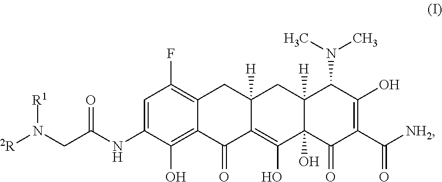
C1=C(NC(CN([2R])[R1])=O)C(O)=C2C(=C1F)CC1([H])C(=C(O)C3(O)C([H])(C1)C(N(C)C)C(O)=C(C([NH2])=O)C3=O)C2=O
